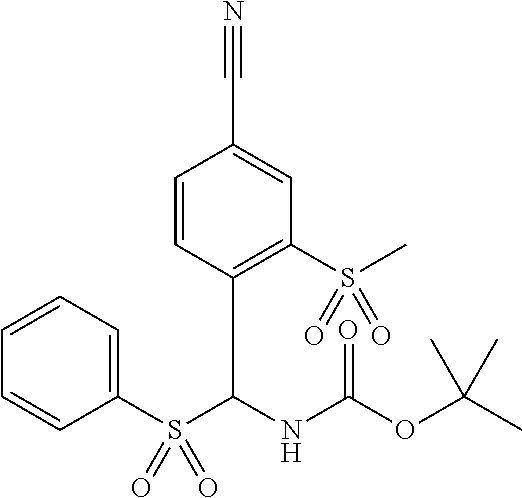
S(C1=CC=CC=C1)(C(NC(OC(C)(C)C)=O)C1=C(S(C)(=O)=O)C=C(C#N)C=C1)(=O)=O
